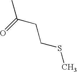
CC(=O)CCSC
